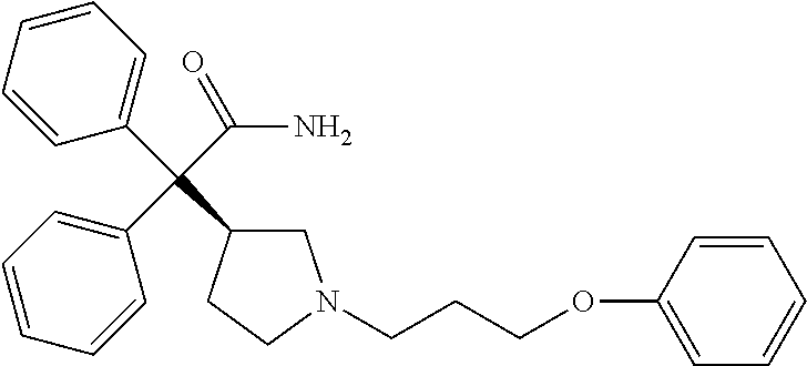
C1C(C(C2=CC=CC=C2)(C(N)=O)C2=CC=CC=C2)CCN1CCCOC1=CC=CC=C1
